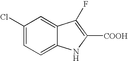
C1(Cl)=CC=C2C(=C1)C(F)=C([COOH])N2
